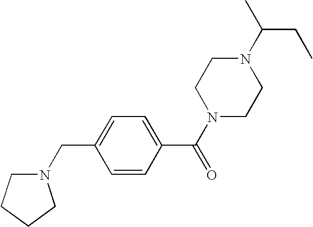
N1(C(C)CC)CCN(C(C2=CC=C(CN3CCCC3)C=C2)=O)CC1
